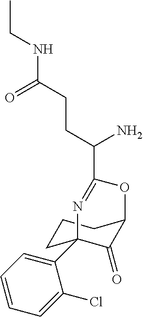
C1CC2(C3=CC=CC=C3Cl)C(=O)C(C1)OC(C(CCC(NCC)=O)N)=N2
